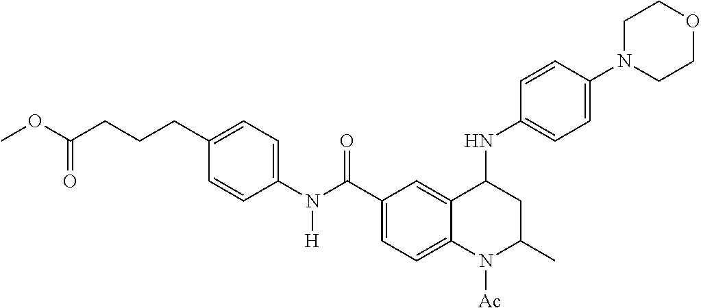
C1=C2C(=CC=C1C(N(C1=CC=C(CCCC(OC)=O)C=C1)[H])=O)N([Ac])C(C)CC2NC1=CC=C(N2CCOCC2)C=C1
